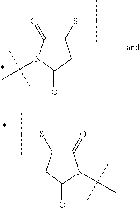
C1(=O)C(SC(C)(C)C)CC(=O)N1C(C)(C)C.C1(SC(C)(C)C)C(=O)N(C(C)(C)C)C(=O)C1
